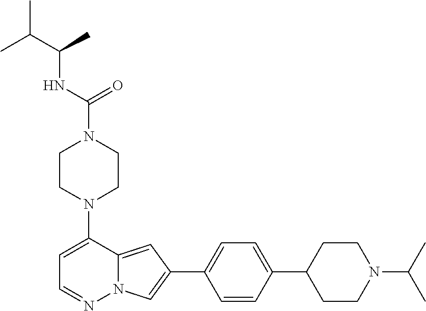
N1(C2=CC=NN3C2=CC(C2=CC=C(C4CCN(C(C)C)CC4)C=C2)=C3)CCN(C(=O)NC(C(C)C)C)CC1
